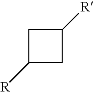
C1([R])CC([R])C1
